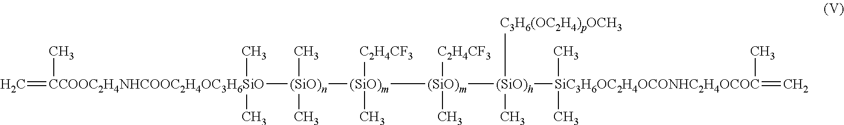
C=[CCOOC2H4NHCOOC2H4OC3H6SiO](C)(C)(C)[(SiO)n](C)(C)[(SiO)m]([C2H4CF3])(C)[(SiO)m]([C2H4CF3])(C)[(SiO)h]([C3H6(OC2H4)pOCH3])(C)[SiC3H6OC2H4OCONHC2H4OCOC](C)(C)(C)=C
